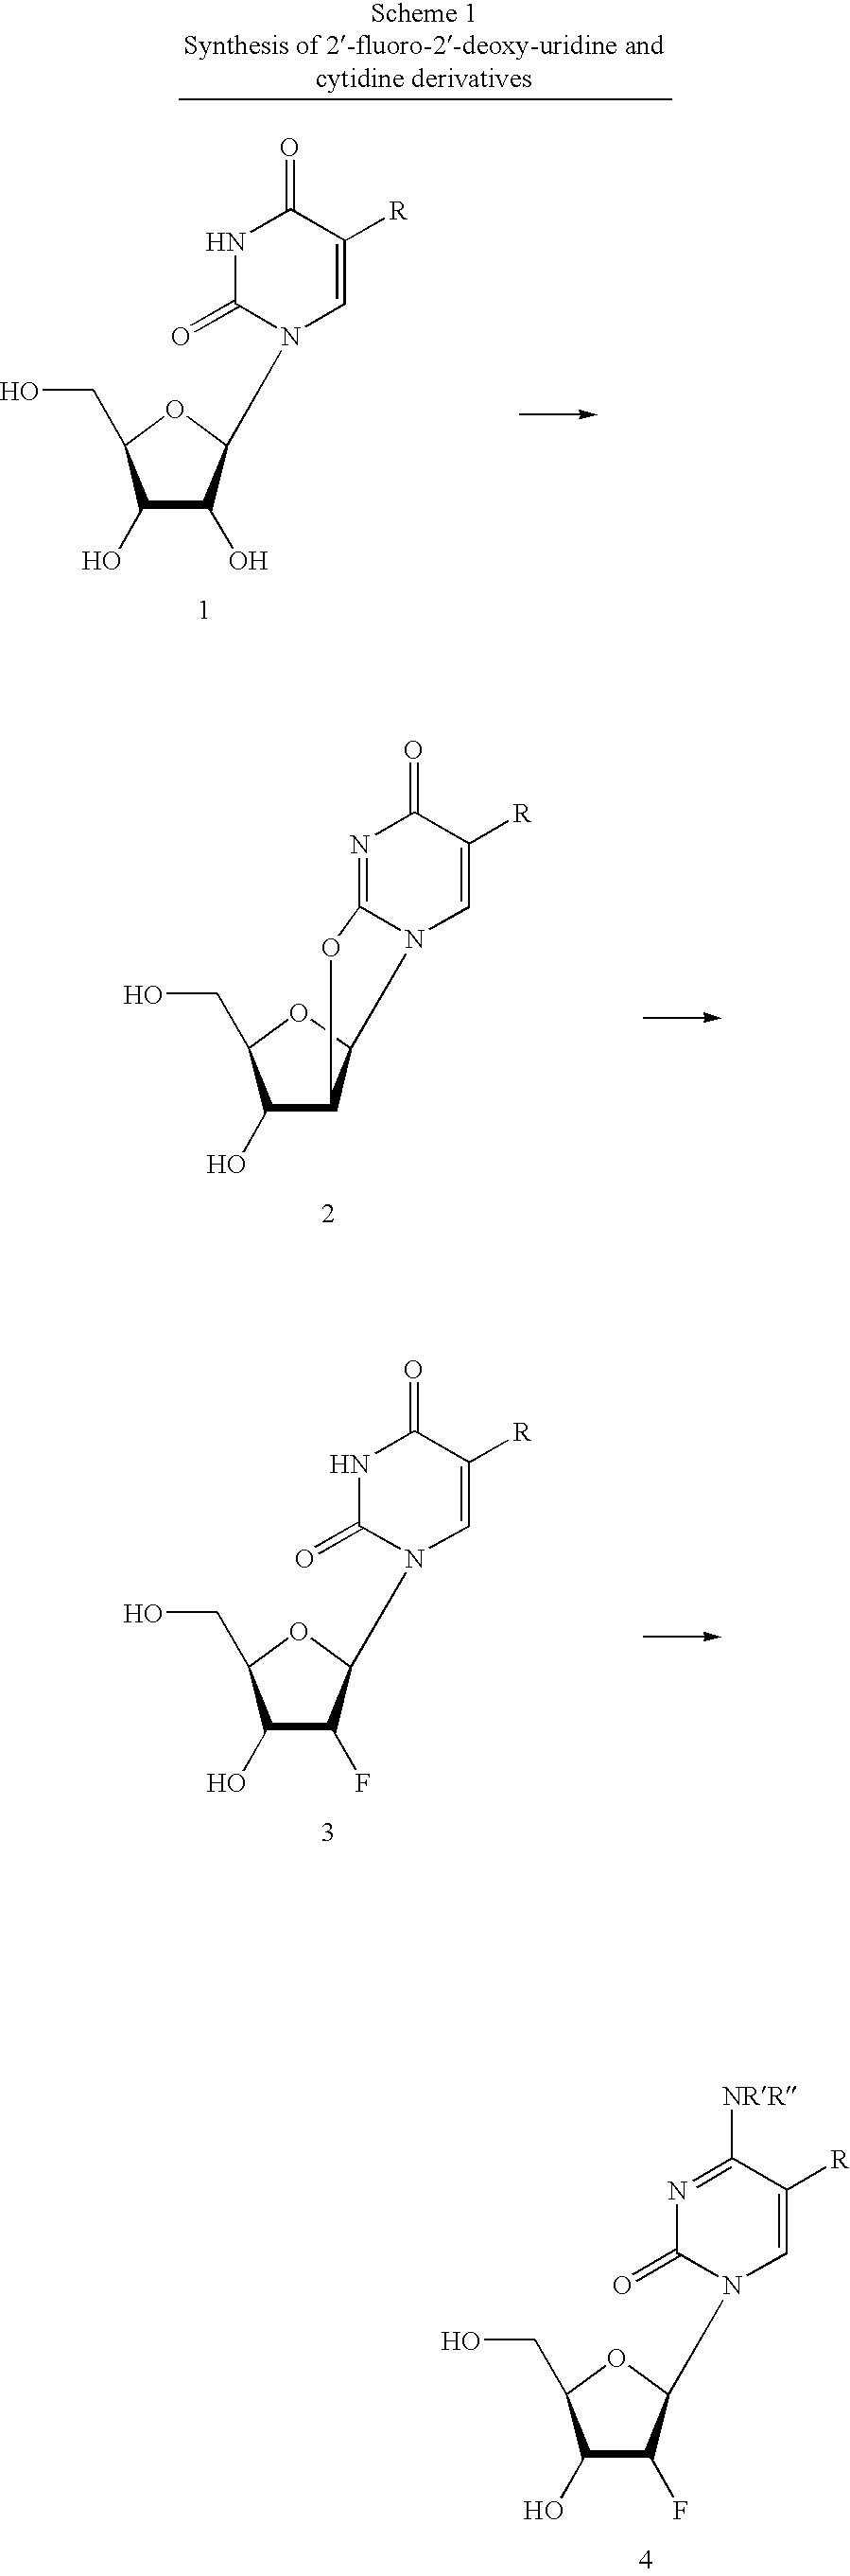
C1(O)C(O)C(N2C=C([R])C(=O)NC2=O)OC1CO.C1(O)C2C(OC1CO)N1C=C([R])C(=O)N=C1O2.C1(O)C(F)C(N2C=C([R])C(=O)NC2=O)OC1CO.C1(O)C(F)C(N2C=C([R])C([NRR])=NC2=O)OC1CO
